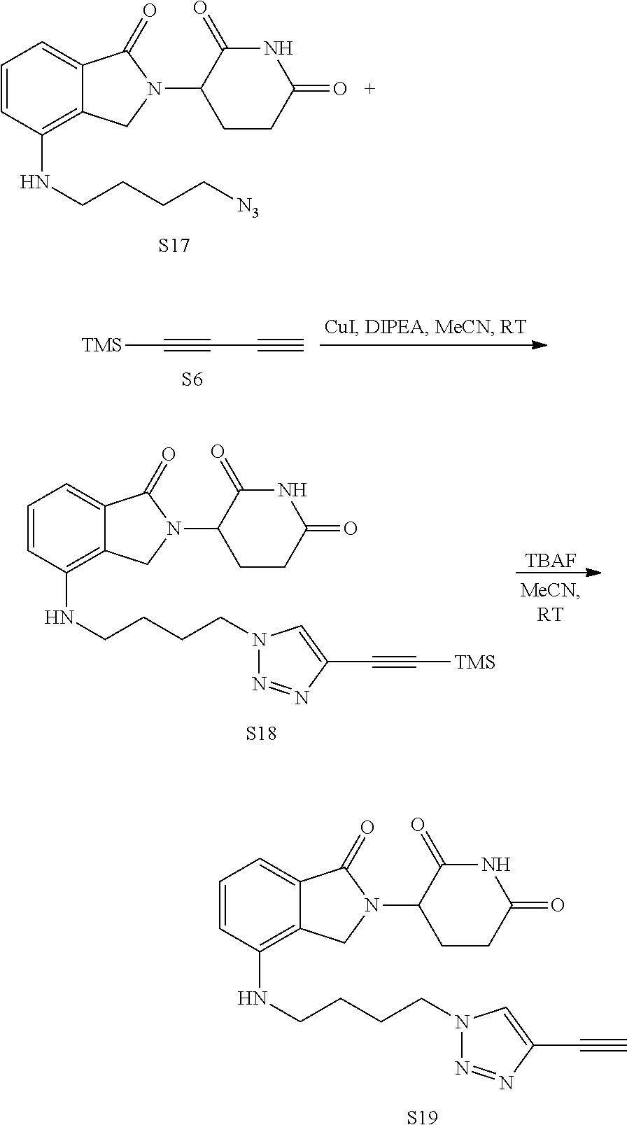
C1=CC(NCCCC[N3])=C2C(=C1)C(=O)N(C1CCC(=O)NC1=O)C2.[S17].[TMS]C#CC#C.[S6].[S18].C1=CC(NCCCCN2N=NC(C#C[TMS])=C2)=C2C(=C1)C(=O)N(C1CCC(=O)NC1=O)C2.[TBAF].[S19].C1=CC(NCCCCN2N=NC(C#C)=C2)=C2C(=C1)C(=O)N(C1CCC(=O)NC1=O)C2
